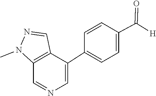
C1=CC(C2=CN=CC3=C2C=NN3C)=CC=C1C(=O)[H]
